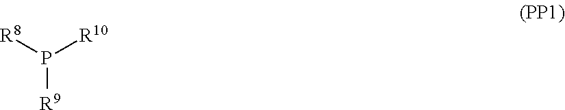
P([R9])([R8])[R10]
